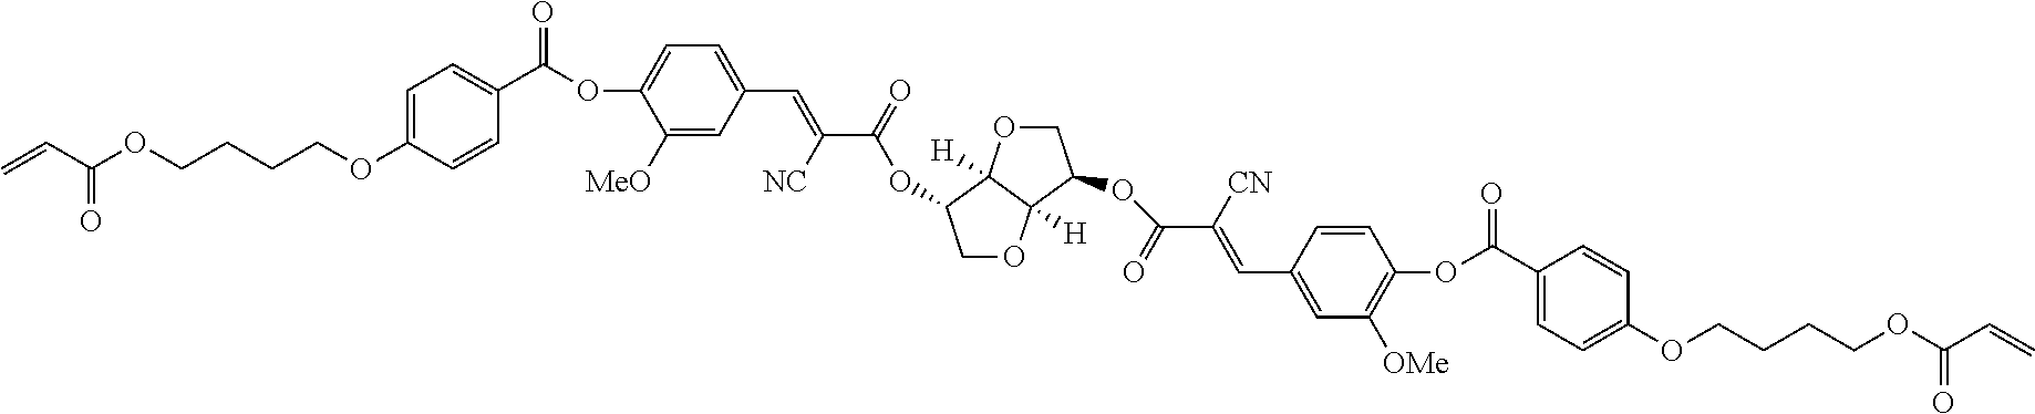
C=CC(OCCCCOC1=CC=C(C(OC2=CC=C(C=C(C(=O)OC3COC4([H])C3([H])OCC4OC(C([CN])=CC3=CC([OMe])=C(OC(C4=CC=C(OCCCCOC(C=C)=O)C=C4)=O)C=C3)=O)[NC])C=C2[MeO])=O)C=C1)=O
